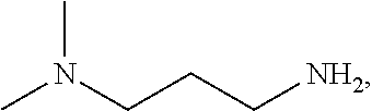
CN(CCC[NH2])C
